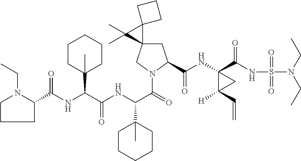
C1C2(CN(C(C(NC(C(NC(=O)C3CCCN3CC)C3(C)CCCCC3)=O)C3(C)CCCCC3)=O)C1C(NC1(C(NS(N(CC)CC)(=O)=O)=O)C([H])(C=C)C1)=O)C1(C2(C)C)CCC1
